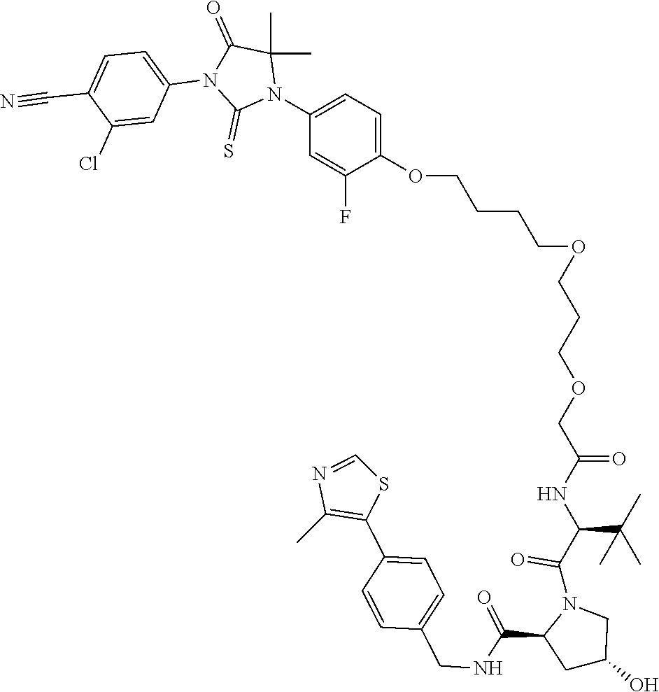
C(OCCCCOC1=CC=C(N2C(C)(C)C(=O)N(C3=CC=C(C#N)C(Cl)=C3)C2=S)C=C1F)CCOCC(NC(C(C)(C)C)C(N1C(C(=O)NCC2=CC=C(C3=C(C)N=CS3)C=C2)CC(O)C1)=O)=O
